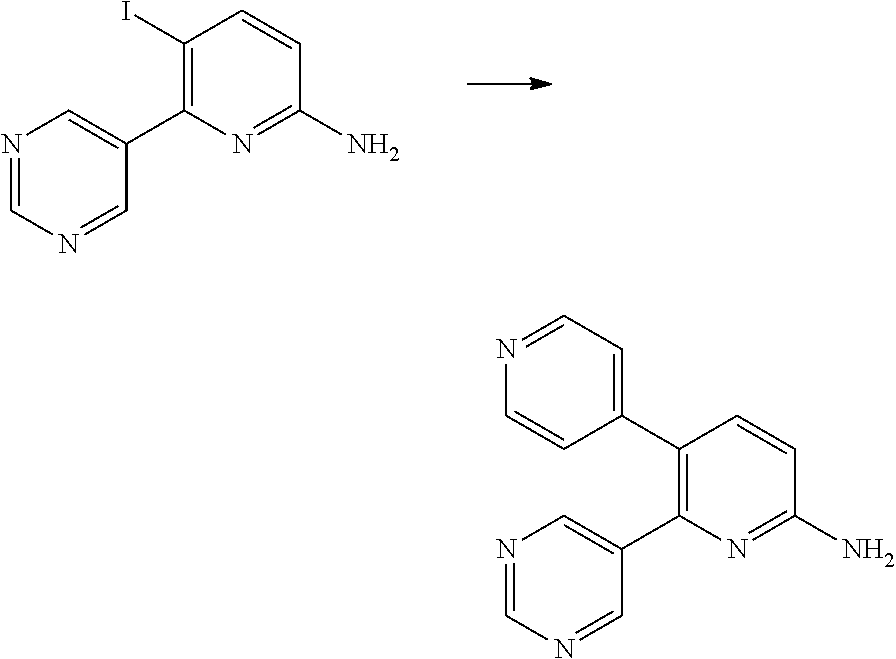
C1(C2=CC=NC=C2)=C(C2=CN=CN=C2)N=C(N)C=C1.C1(I)=C(C2=CN=CN=C2)N=C(N)C=C1
